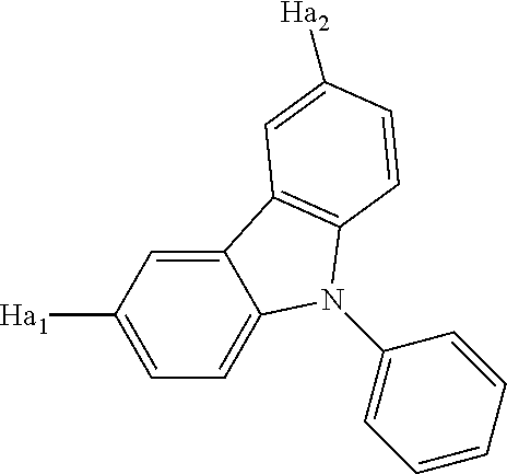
C1=C([Ha1])C=C2C(=C1)N(C1=CC=CC=C1)C1=C2C=C([Ha2])C=C1
